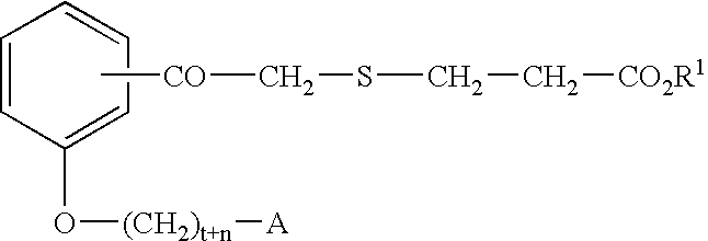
C1=CC(O[(CH2)t+n][A])=CC=C1.C[CO]CSCC[CO2R1]
